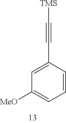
C1(C#C[TMS])=CC([MeO])=CC=C1
